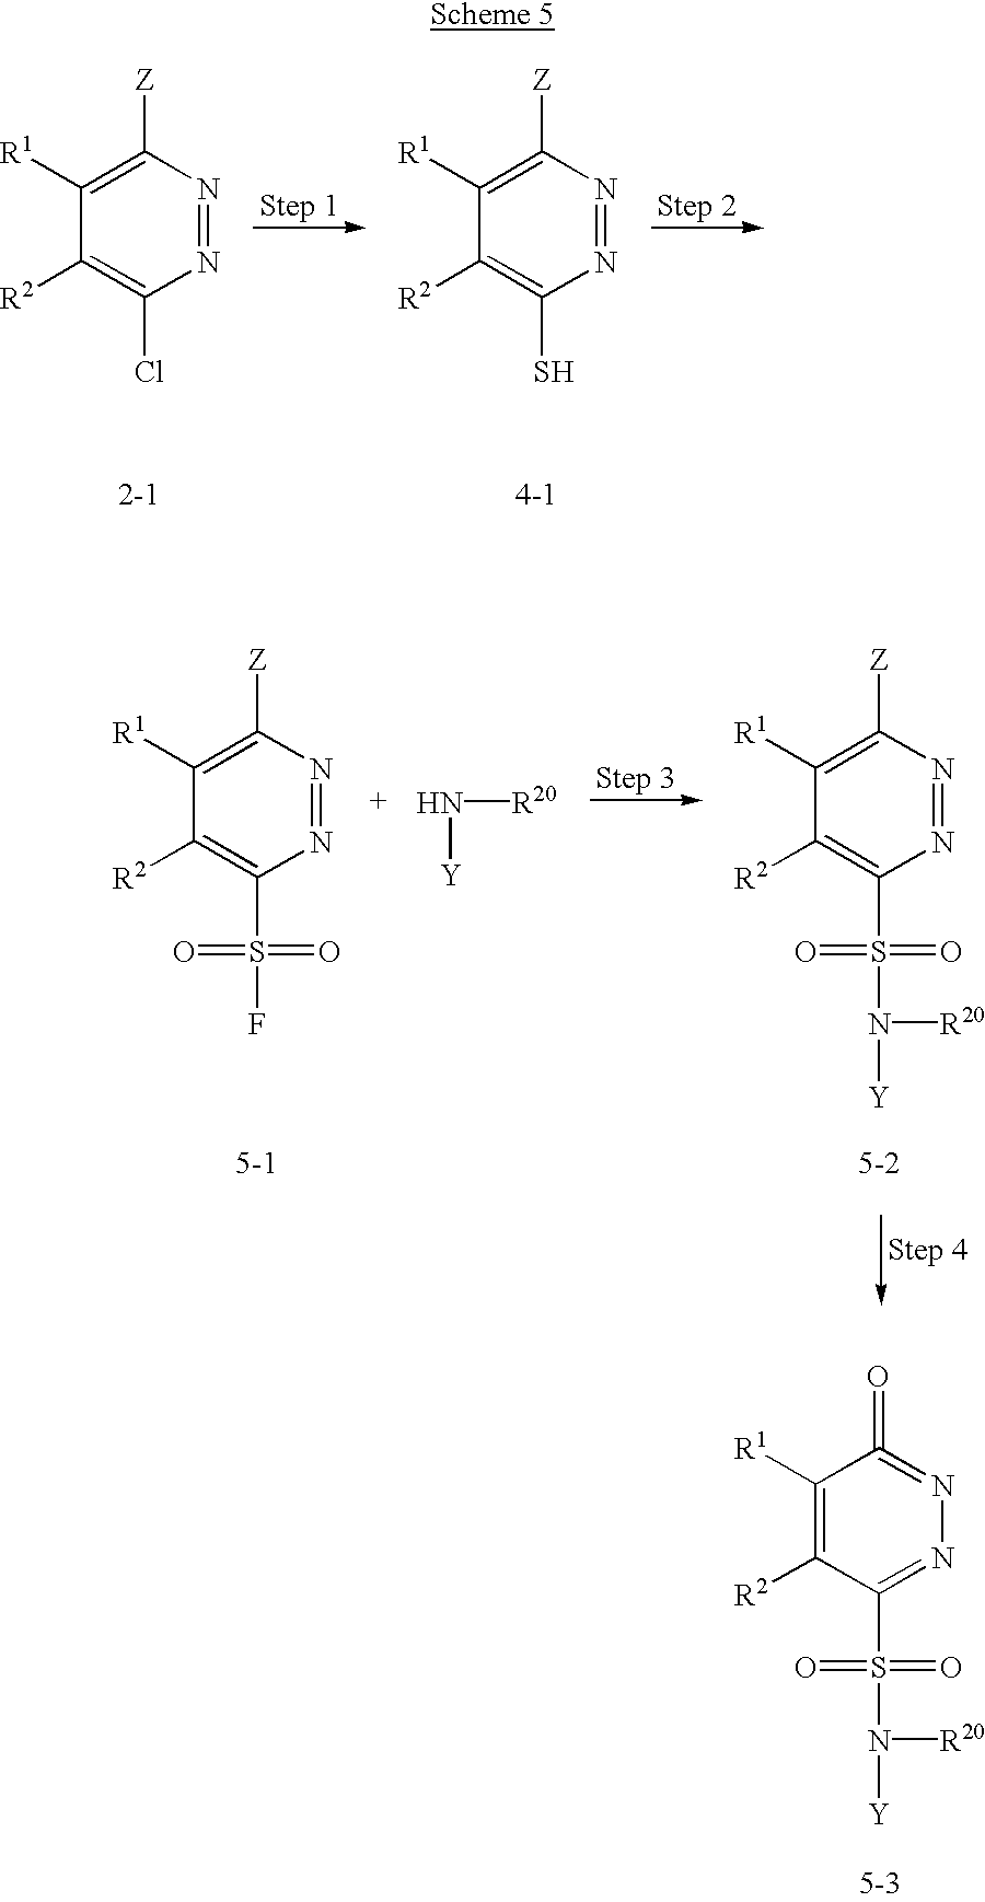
N1=NC([Z])=C([R1])C([R2])=C1Cl.N1=NC([Z])=C([R1])C([R2])=C1S.N1=NC([Z])=C([R1])C([R2])=C1S(F)(=O)=O.N([Y])[R20].N1=NC([Z])=C([R1])C([R2])=C1S(N([Y])[R20])(=O)=O.N1=C(S(N([Y])[R20])(=O)=O)C([R2])=C([R1])C(=O)=N1
